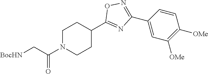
C1N(C(C[BocHN])=O)CCC(C2=NC(C3=CC([OMe])=C([OMe])C=C3)=NO2)C1
